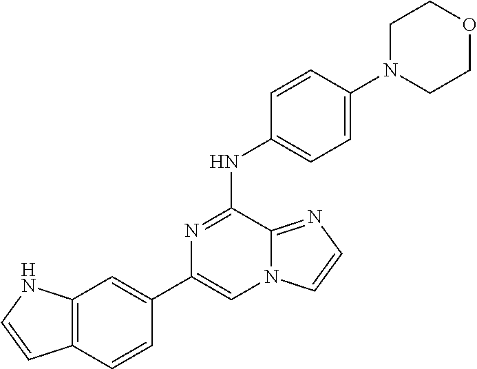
C1(C2=CC3=C(C=C2)C=CN3)=CN2C(=NC=C2)C(NC2=CC=C(N3CCOCC3)C=C2)=N1
